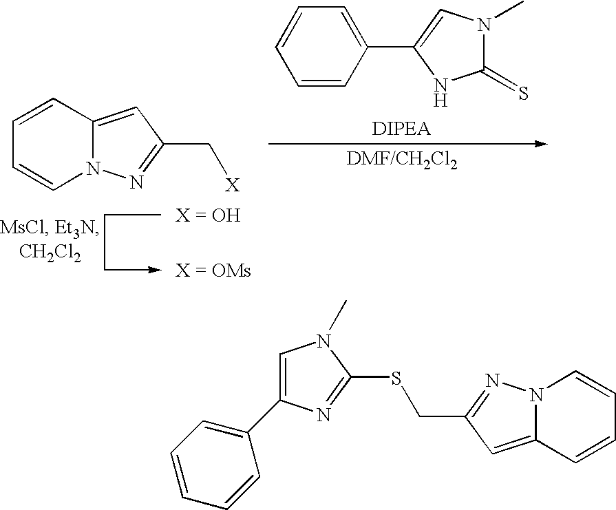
C1=CC2=CC(C[X])=NN2C=C1.C1=CC(C2=CN(C)C(=S)N2)=CC=C1.C1(C2=CN(C)C(SCC3=NN4C(=C3)C=CC=C4)=N2)=CC=CC=C1
